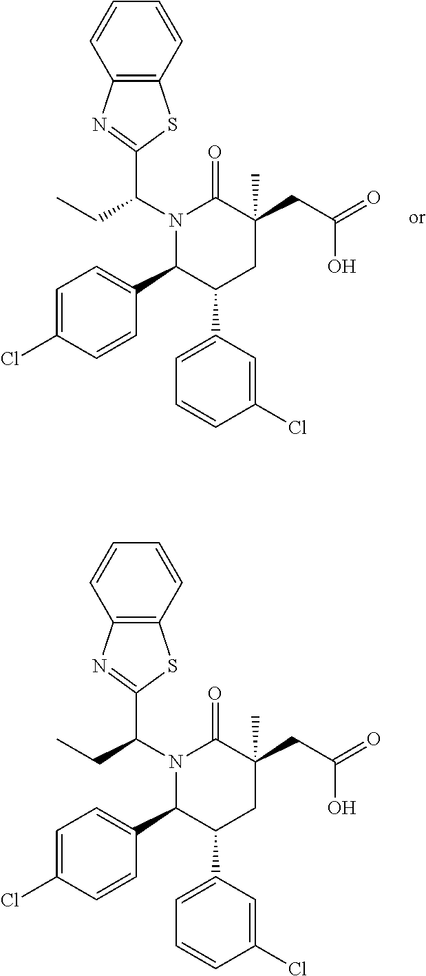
N1(C(CC)C2=NC3=C(S2)C=CC=C3)C(C2=CC=C(Cl)C=C2)C(C2=CC=CC(Cl)=C2)CC(CC(=O)O)(C)C1=O.N1(C(CC)C2=NC3=C(S2)C=CC=C3)C(C2=CC=C(Cl)C=C2)C(C2=CC=CC(Cl)=C2)CC(CC(=O)O)(C)C1=O
